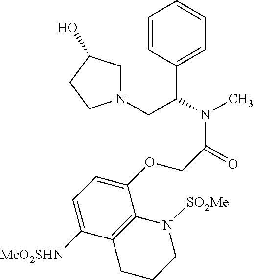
C1=CC(C(N(C)C(=O)COC2=CC=C([MeO2SHN])C3=C2N([SO2Me])CCC3)CN2CC(O)CC2)=CC=C1
